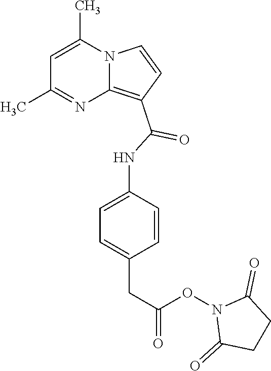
C1=C(C)N2C(=C(C(=O)NC3=CC=C(CC(=O)ON4C(=O)CCC4=O)C=C3)C=C2)N=C1C
